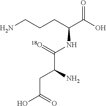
NCCCC(C(O)=O)NC(=[18O])C(N)CC(O)=O
